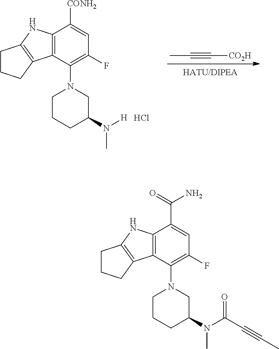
C12=C(C(N3CC(N(C(C#CC)=O)C)CCC3)=C(F)C=C1C(=O)N)C1=C(N2)CCC1.C12=C(C(N3CC(N([H])C)CCC3)=C(F)C=C1[CONH2])C1=C(N2)CCC1.CC#C[CO2H].Cl
